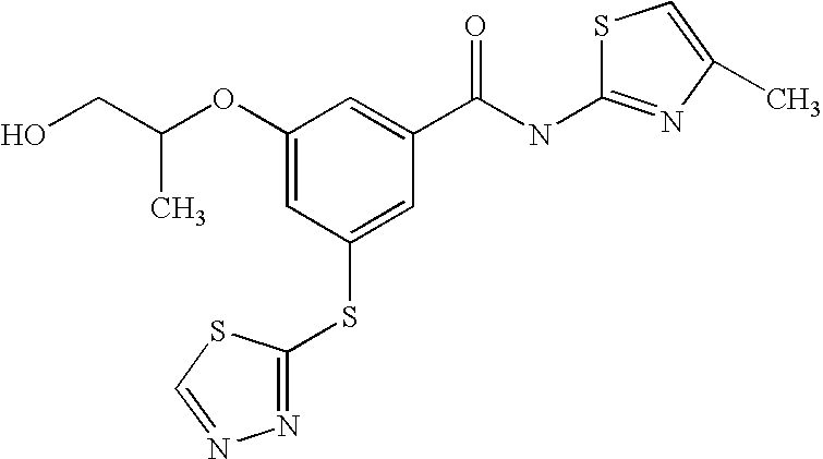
C1(OC(CO)C)=CC(SC2=NN=CS2)=CC(C(NC2=NC(C)=CS2)=O)=C1
